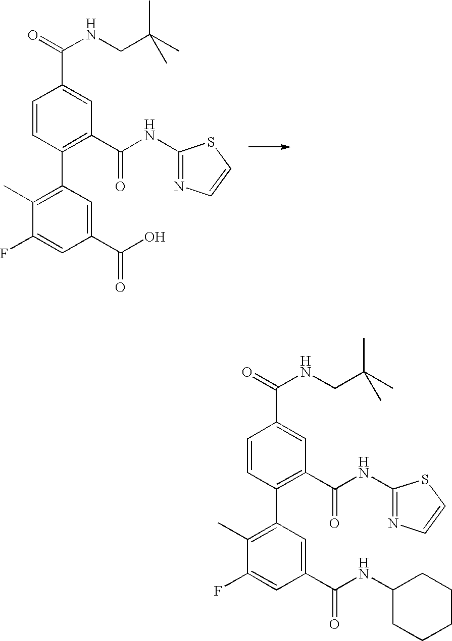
C1=CC(C2=C(C)C(F)=CC(C(O)=O)=C2)=C(C(NC2=NC=CS2)=O)C=C1C(=O)NCC(C)(C)C.C1=CC(C2=C(C)C(F)=CC(C(NC3CCCCC3)=O)=C2)=C(C(NC2=NC=CS2)=O)C=C1C(=O)NCC(C)(C)C
